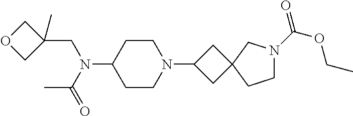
C1CC(N(C(C)=O)CC2(C)COC2)CCN1C1CC2(C1)CN(C(=O)OCC)CC2
